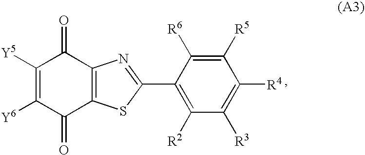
C1([Y5])=C([Y6])C(=O)C2=C(C1=O)N=C(C1=C([R2])C([R3])=C([R4])C([R5])=C1[R6])S2
